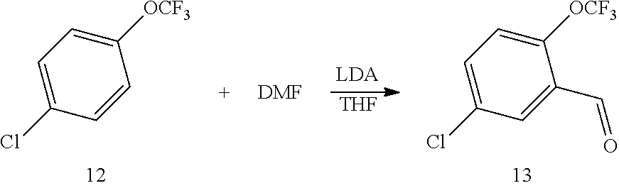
C1=C(Cl)C=CC([OCF3])=C1.[THF].C1=C(Cl)C=C(C=O)C([OCF3])=C1.[DMF]
